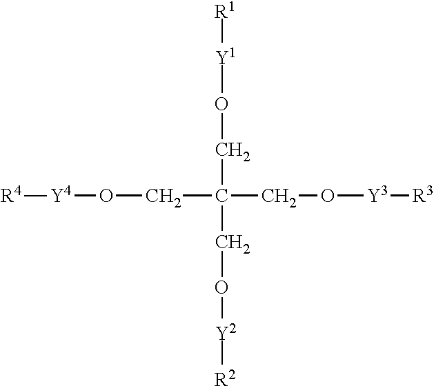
[R1][Y1]OCC(CO[Y2][R2])(CO[Y3][R3])CO[Y4][R4]
